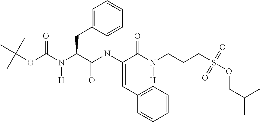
CC(OC(=O)N([H])C(CC1=CC=CC=C1)C(=O)NC(=CC1=CC=CC=C1)C(=O)N(CCCS(OCC(C)C)(=O)=O)[H])(C)C
